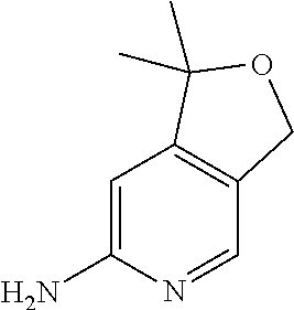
C1=C(N)N=CC2=C1C(C)(C)OC2
